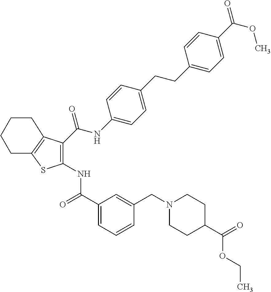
C1(C(=O)NC2=C(C(NC3=CC=C(CCC4=CC=C(C(=O)OC)C=C4)C=C3)=O)C3=C(S2)CCCC3)=CC=CC(CN2CCC(C(=O)OCC)CC2)=C1
